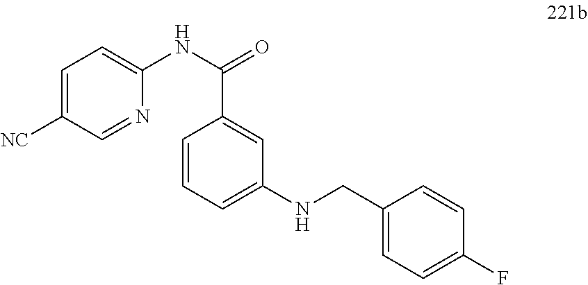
C1=C([NC])C=NC(NC(=O)C2=CC(NCC3=CC=C(F)C=C3)=CC=C2)=C1
